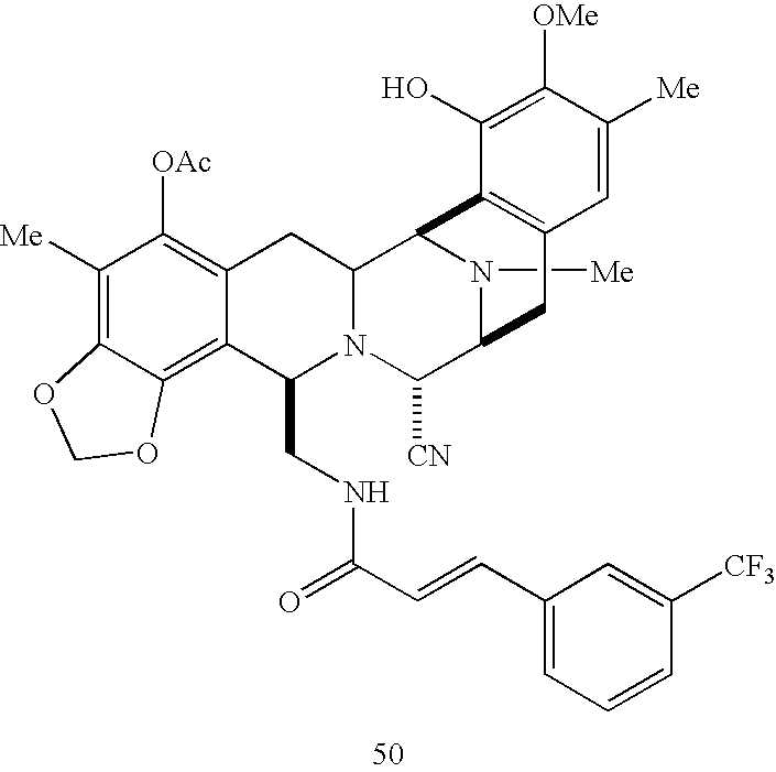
C1([Me])=C2C(=C3C(=C1[OAc])CC1N(C3CNC(C=CC3=CC=CC([CF3])=C3)=O)C([CN])C3N([Me])C1C1=C(C3)C=C([Me])C([OMe])=C1O)OCO2
